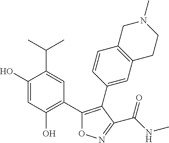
C1(O)=CC(O)=C(C2=C(C3=CC4=C(C=C3)CN(C)CC4)C(C(NC)=O)=NO2)C=C1C(C)C
